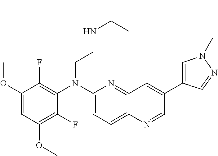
C1(OC)=CC(OC)=C(F)C(N(C2=CC=C3C(=N2)C=C(C2=CN(C)N=C2)C=N3)CCNC(C)C)=C1F
